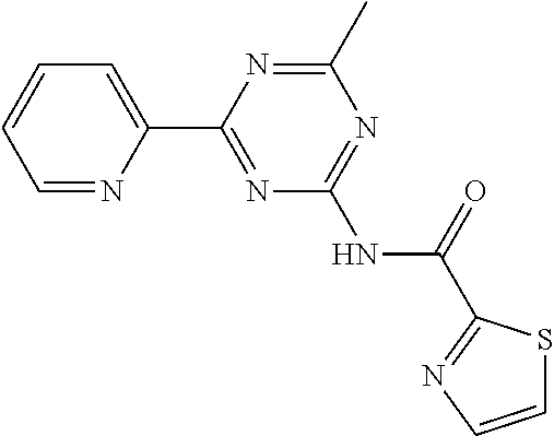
C1=NC(C2=NC(NC(=O)C3=NC=CS3)=NC(C)=N2)=CC=C1
